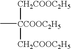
[CCOOC2H5](C)([CH2COOC2H5])[CH2COOC2H5]
